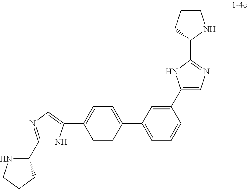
C1=CC(C2=CC=CC(C3=CN=C(C4CCCN4)N3)=C2)=CC=C1C1=CN=C(C2NCCC2)N1
